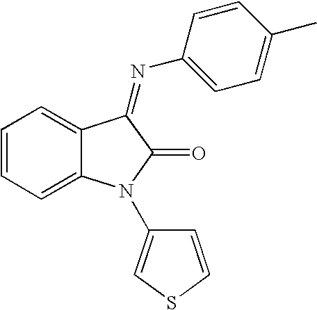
C1=CC=C2C(=C1)C(=NC1=CC=C(C)C=C1)C(=O)N2C1=CSC=C1
